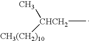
[CHCH2](C)(C)[CH3(CH2)10]
